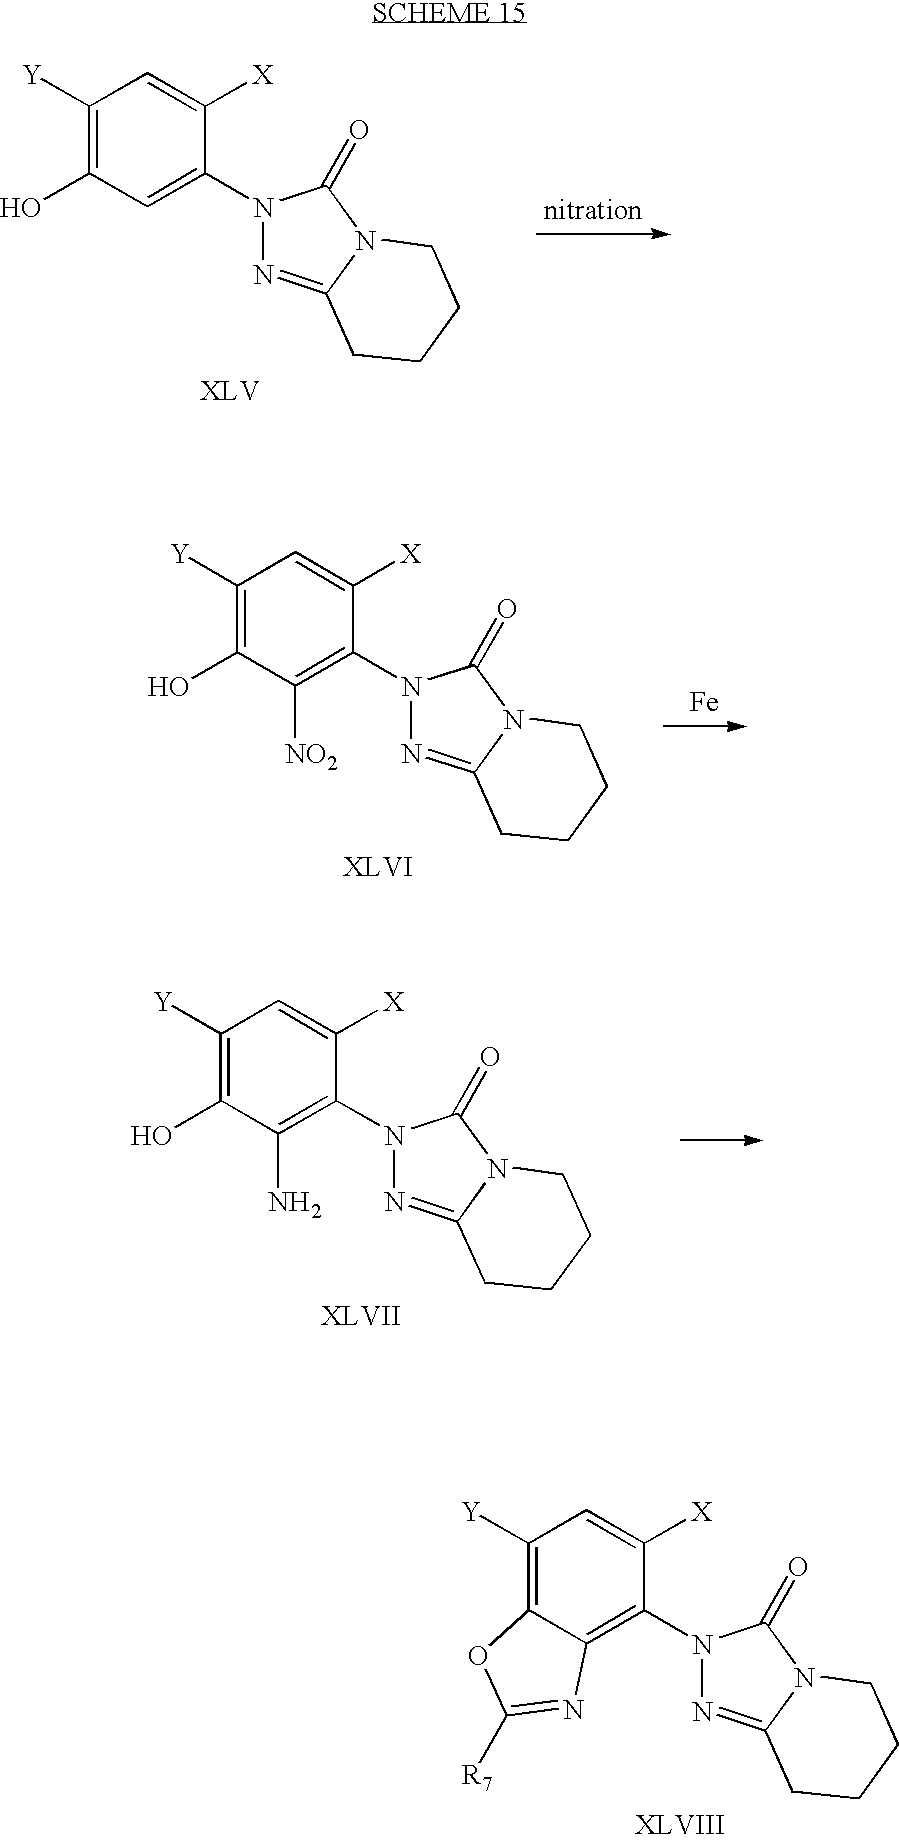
C1([Y])=C(O)C=C(N2N=C3N(C2=O)CCCC3)C([X])=C1.[Fe].C1([Y])=C(O)C([NO2])=C(N2N=C3N(C2=O)CCCC3)C([X])=C1.C1([Y])=C(O)C(N)=C(N2N=C3N(C2=O)CCCC3)C([X])=C1.C1([Y])=C2C(=C(N3N=C4N(C3=O)CCCC4)C([X])=C1)N=C([R7])O2
